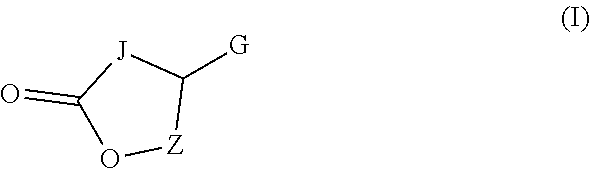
[G]C1[Z]OC(=O)[J]1
